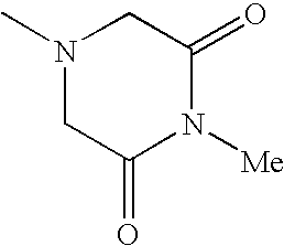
N1(C)CC(=O)N([Me])C(=O)C1
